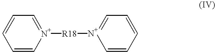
C1=C[N+]([R18][N+]2=CC=CC=C2)=CC=C1
